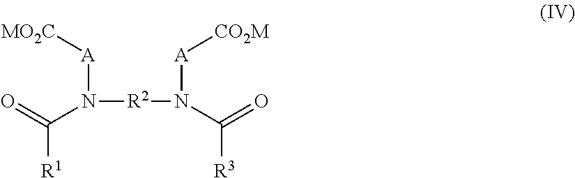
[A](N([R2]N([A][CO2M])C([R3])=O)C([R1])=O)[MO2C]
